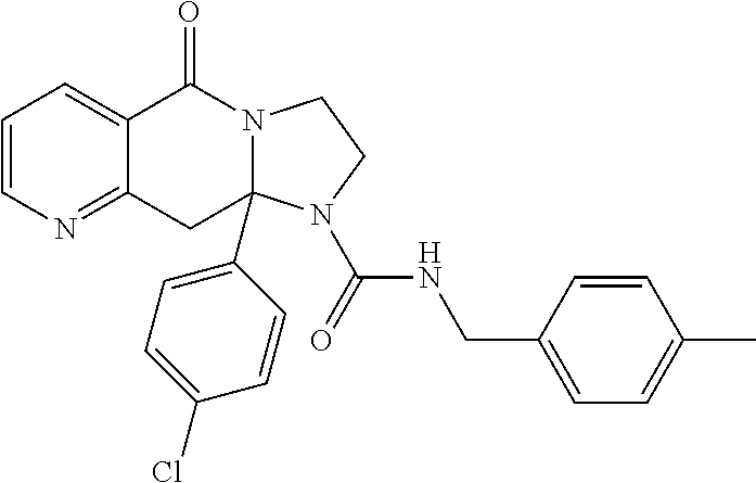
C1=CN=C2C(=C1)C(=O)N1C(C3=CC=C(Cl)C=C3)(C2)N(C(=O)NCC2=CC=C(C)C=C2)CC1
